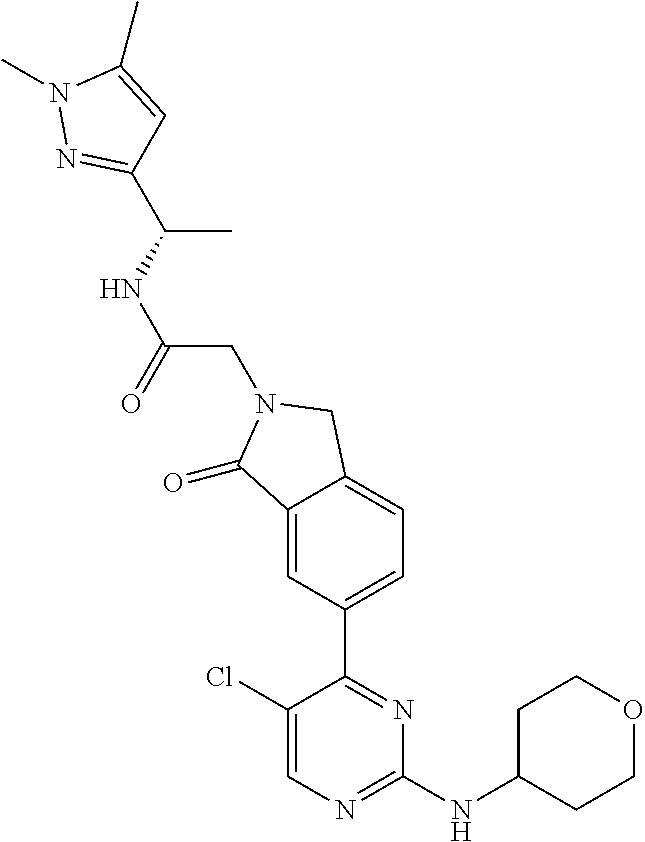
C1(Cl)=CN=C(NC2CCOCC2)N=C1C1=CC=C2C(=C1)C(=O)N(CC(NC(C)C1=NN(C)C(C)=C1)=O)C2
